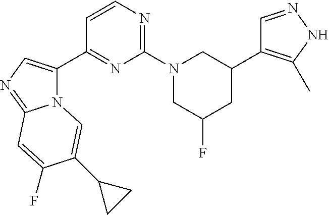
C1(C2CN(C3=NC=CC(C4=CN=C5N4C=C(C4CC4)C(F)=C5)=N3)CC(F)C2)=C(C)NN=C1
